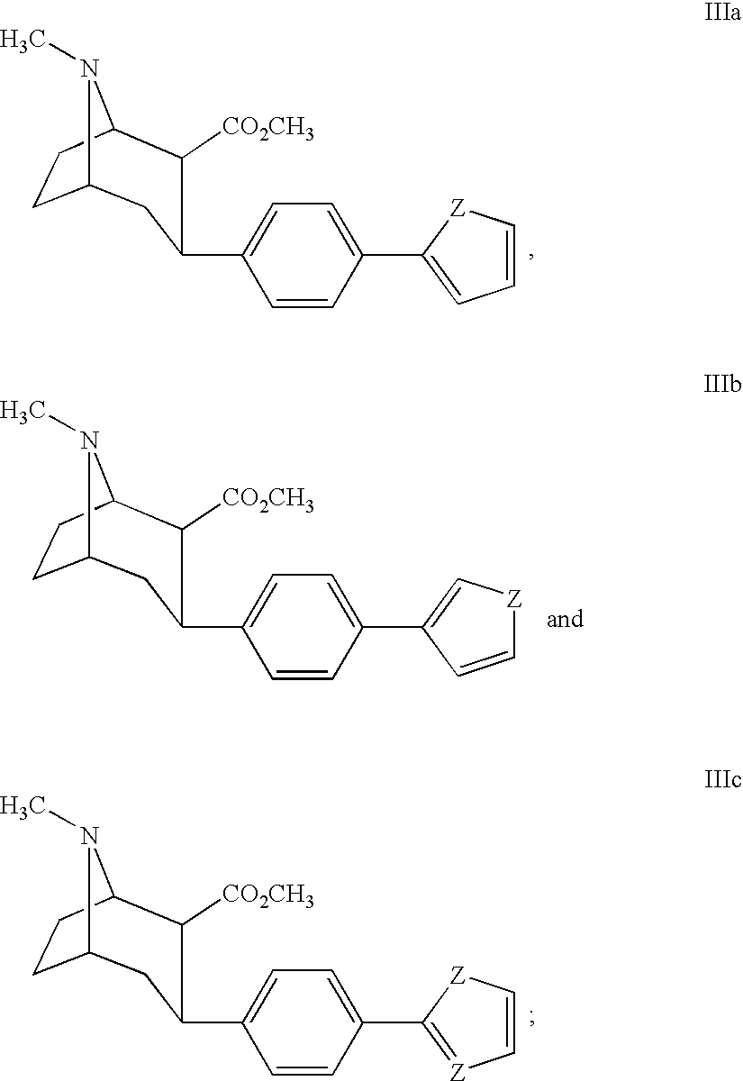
C12CCC(N1C)C([CO2CH3])C(C1=CC=C(C3=CC=C[Z]3)C=C1)C2.C12CCC(N1C)C([CO2CH3])C(C1=CC=C(C3=C[Z]C=C3)C=C1)C2.C12CCC(N1C)C([CO2CH3])C(C1=CC=C(C3=[Z]C=C[Z]3)C=C1)C2
